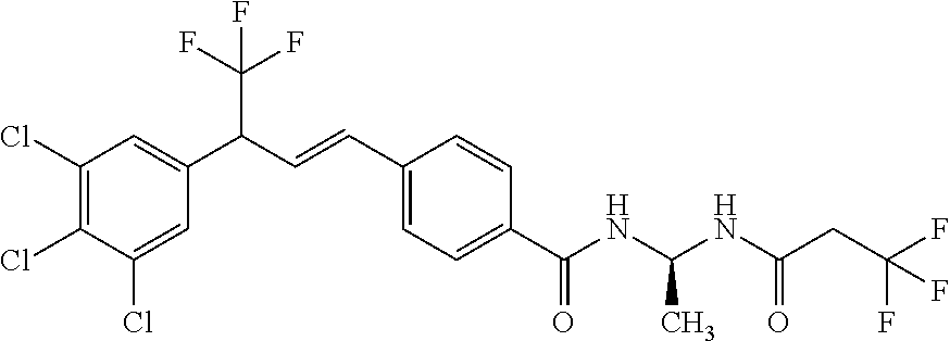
C(C1=CC=C(C=CC(C2=CC(Cl)=C(Cl)C(Cl)=C2)C(F)(F)F)C=C1)(=O)NC(C)NC(=O)CC(F)(F)F
